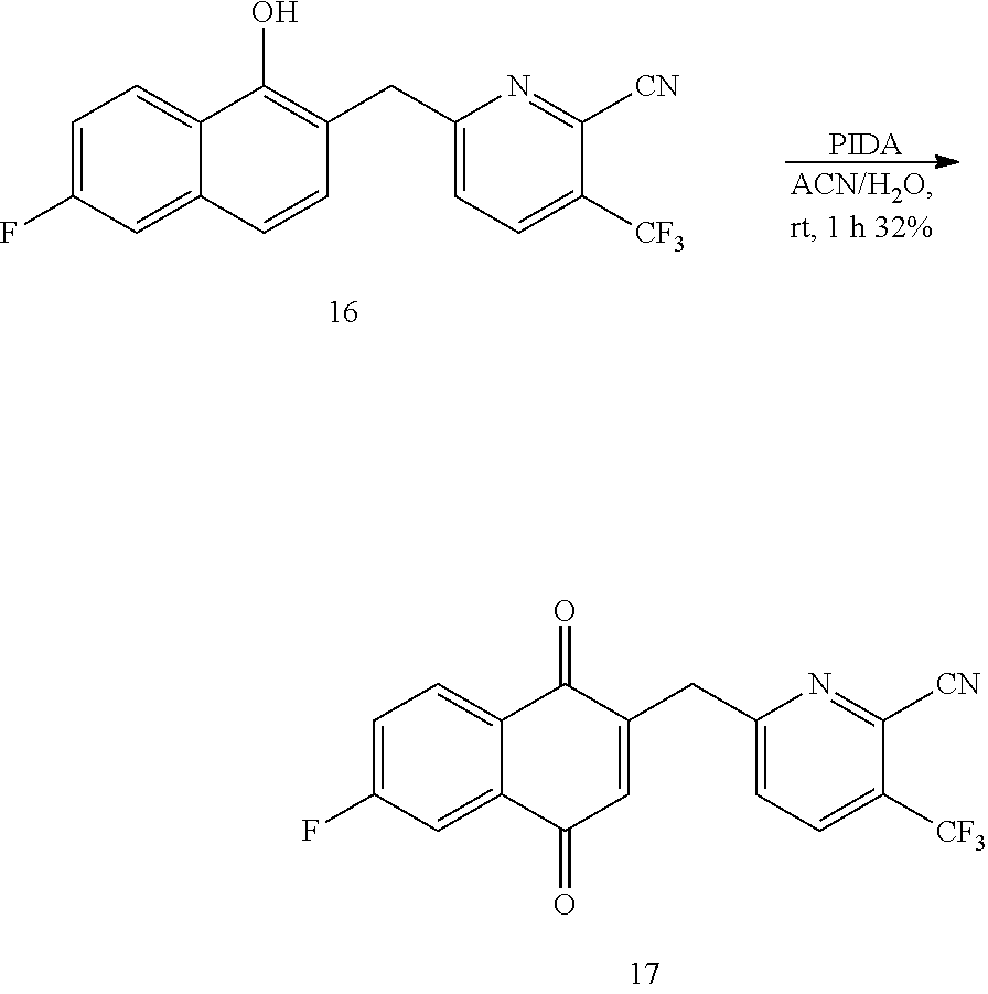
C1=C(F)C=C2C(=C1)C(O)=C(CC1=CC=C([CF3])C([CN])=N1)C=C2.[PIDA].C1=C(F)C=C2C(=C1)C(=O)C(CC1=CC=C([CF3])C([CN])=N1)=CC2=O
